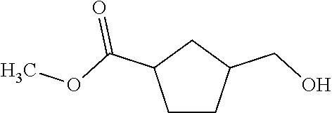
C1CC(CO)CC1C(OC)=O
